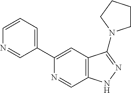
C1CCCN1C1=NNC2=C1C=C(C1=CC=CN=C1)N=C2
